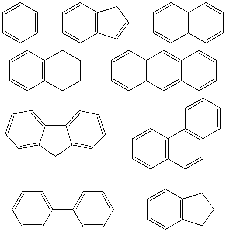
C1=CC=CC=C1.C12=C(C=CC=C1)CC=C2.C12=C(C=CC=C1)C=CC=C2.C12=C(C=CC=C1)CCCC2.C12=C(C=CC=C1)C=C1C(=C2)C=CC=C1.C1C2=CC=CC=C2C2=CC=CC=C12.C12=C(C=CC=C1)C1=C(C=C2)C=CC=C1.C1(C2=CC=CC=C2)=CC=CC=C1.C12=C(C=CC=C1)CCC2
